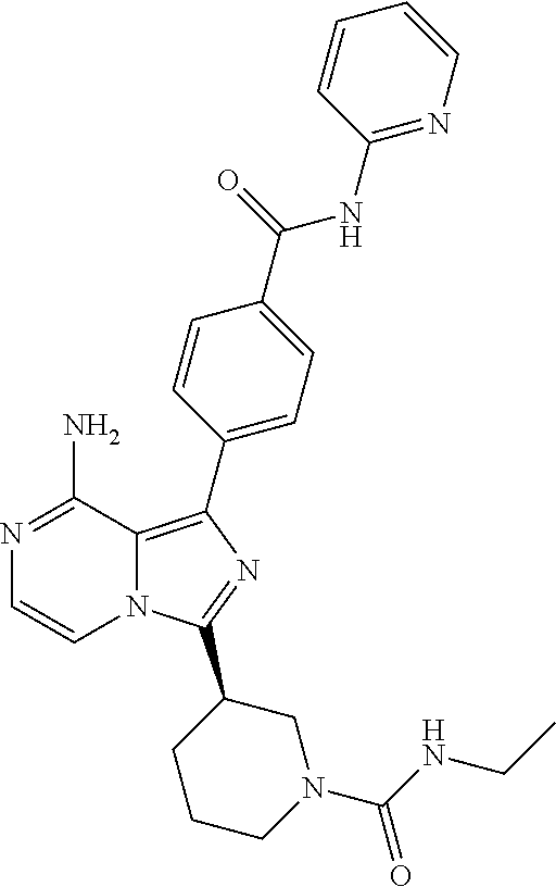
N12C(=C(C3=CC=C(C(=O)NC4=NC=CC=C4)C=C3)N=C1C1CCCN(C(NCC)=O)C1)C(N)=NC=C2
